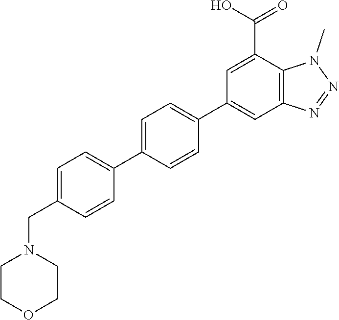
C1(C2=CC=C(C3=CC4=C(C(C(O)=O)=C3)N(C)N=N4)C=C2)=CC=C(CN2CCOCC2)C=C1
